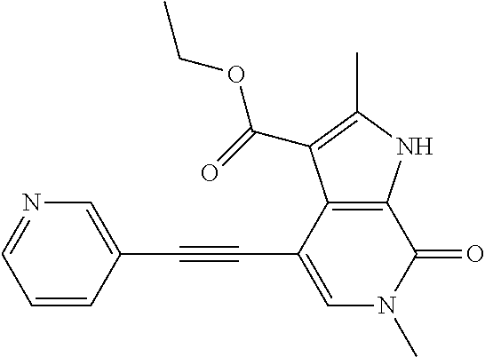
C(C1=CN(C)C(=O)C2=C1C(C(=O)OCC)=C(C)N2)#CC1=CN=CC=C1
